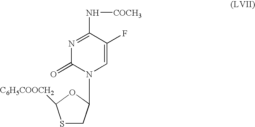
S1CC(N2C=C(F)C(N[COCH3])=NC2=O)OC1[C6H5COOCH2]
